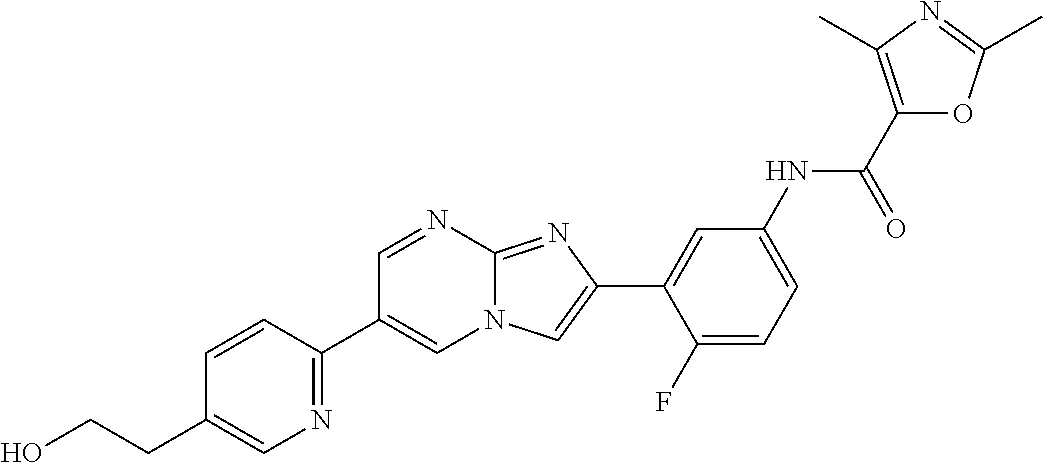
C1=NC2=NC(C3=CC(NC(C4=C(C)N=C(C)O4)=O)=CC=C3F)=CN2C=C1C1=NC=C(CCO)C=C1
